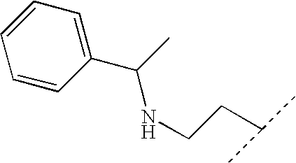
C1(C(C)NCCC(C)C)=CC=CC=C1
